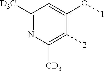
C1([D3C])=NC([CD3])=C([2])C(O[1])=C1
